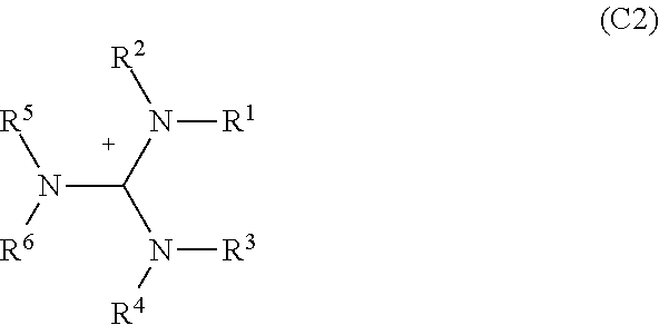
N(C(N([R1])[R2])N([R4])[R3])([R6])[R5]
